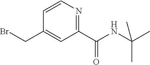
C1(C(NC(C)(C)C)=O)=NC=CC(CBr)=C1
